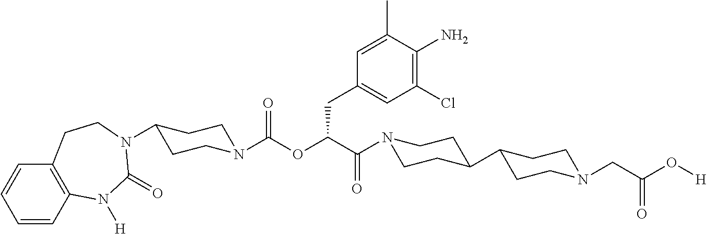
C1=CC2=C(C=C1)CCN(C1CCN(C(OC(C(=O)N3CCC(C4CCN(CC(O[H])=O)CC4)CC3)CC3=CC(Cl)=C(N)C(C)=C3)=O)CC1)C(=O)N2[H]
